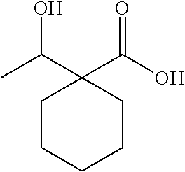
CC(C1(C(O)=O)CCCCC1)O
